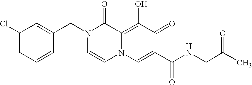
C1=C(CN2C=CN3C(=C(O)C(=O)C(C(NCC(C)=O)=O)=C3)C2=O)C=CC=C1Cl
